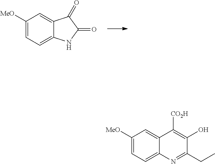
C1([MeO])=CC=C2C(=C1)C(=O)C(=O)N2.C1([MeO])=CC=C2C(=C1)C([CO2H])=C(O)C(CC)=N2
